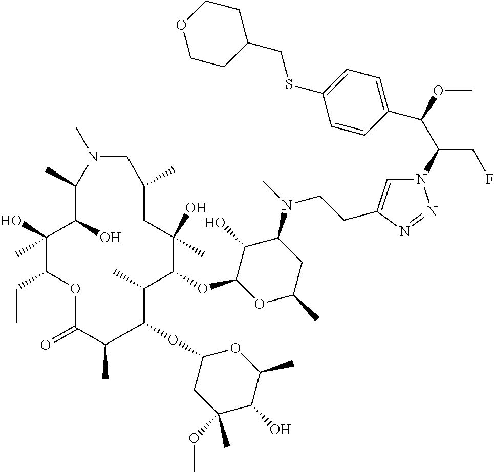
N1=NN(C(CF)C(OC)C2=CC=C(SCC3CCOCC3)C=C2)C=C1CCN(C1C(O)C(OC2C(C)C(OC3CC(OC)(C)C(O)C(C)O3)C(C)C(=O)OC(CC)C(O)(C)C(O)C(C)N(C)CC(C)CC2(O)C)OC(C)C1)C
